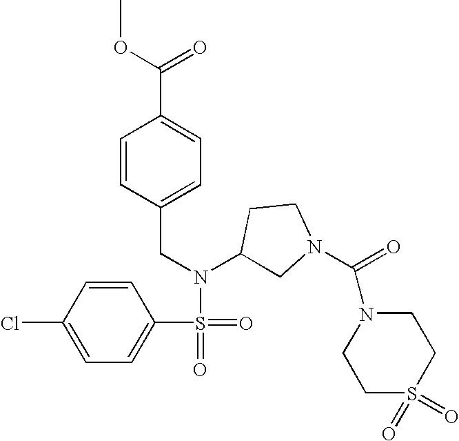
C1(Cl)=CC=C(S(=O)(=O)N(C2CN(C(=O)N3CCS(=O)(=O)CC3)CC2)CC2=CC=C(C(OC)=O)C=C2)C=C1
